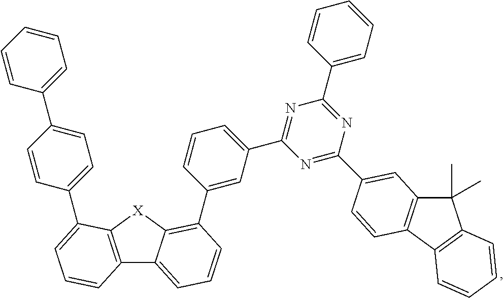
C12=C([X]C3=C(C4=CC(C5=NC(C6=CC=CC=C6)=NC(C6=CC7=C(C8=C(C7(C)C)C=CC=C8)C=C6)=N5)=CC=C4)C=CC=C13)C(C1=CC=C(C3=CC=CC=C3)C=C1)=CC=C2
